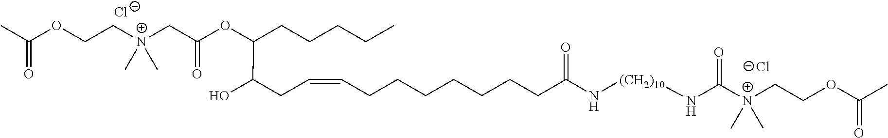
[Cl-].[Cl-].C(=O)(C)OCC[N+](C)(C)CC(OC(C(O)CC=CCCCCCCCC(=O)N[(CH2)10]NC([N+](CCOC(C)=O)(C)C)=O)CCCCC)=O
